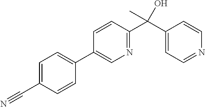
C1=C(C#N)C=CC(C2=CN=C(C(C3=CC=NC=C3)(O)C)C=C2)=C1
